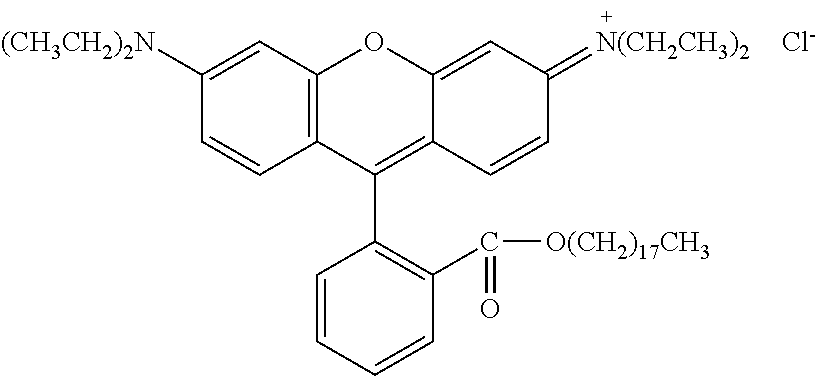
C1=CC(C([O(CH2)17CH3])=O)=C(C2=C3C(=CC(=[N(CH2CH3)2])C=C3)OC3=C2C=CC([(CH3CH2)2N])=C3)C=C1.[Cl-]
